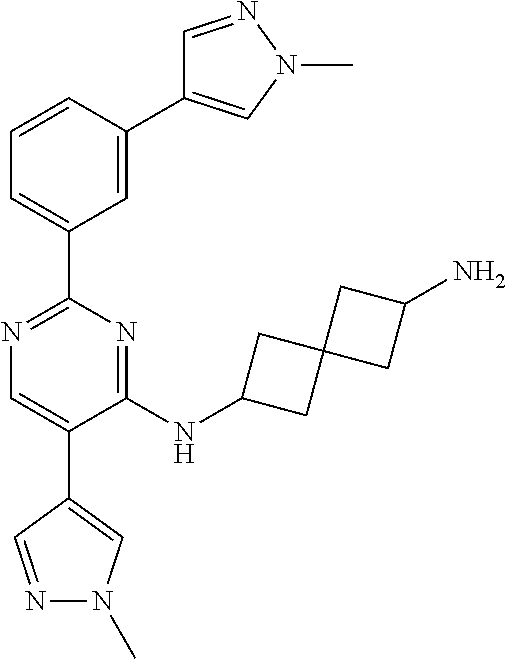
N1=C(C2=CC=CC(C3=CN(C)N=C3)=C2)N=C(NC2CC3(C2)CC(N)C3)C(C2=CN(C)N=C2)=C1
